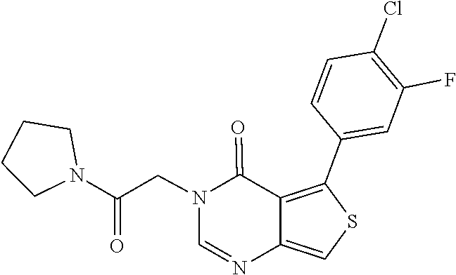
N1(CC(N2CCCC2)=O)C=NC2=CSC(C3=CC(F)=C(Cl)C=C3)=C2C1=O
